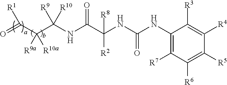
O=C(C(C(NC(C(NC(NC1=C([R7])C([R6])=C([R5])C([R4])=C1[R3])=O)([R2])[R8])=O)([R9])[R10])([R9a])[R10a])[R1]
